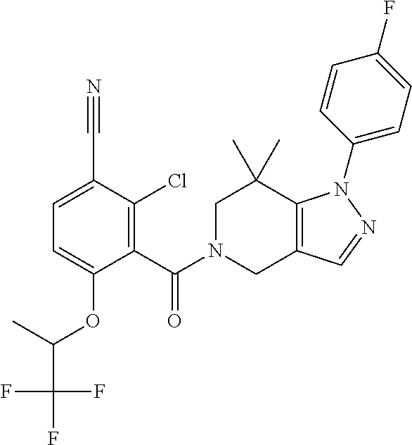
C1=C(C#N)C(Cl)=C(C(N2CC3=C(C(C)(C)C2)N(C2=CC=C(F)C=C2)N=C3)=O)C(OC(C(F)(F)F)C)=C1
